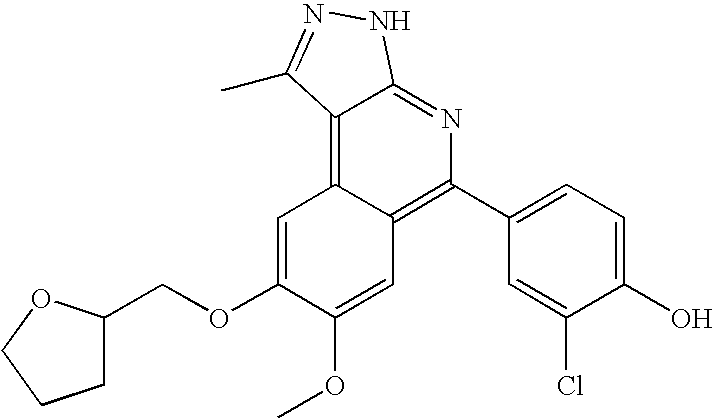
C1C(COC2=CC3=C4C(=NC(C5=CC=C(O)C(Cl)=C5)=C3C=C2OC)NN=C4C)OCC1
